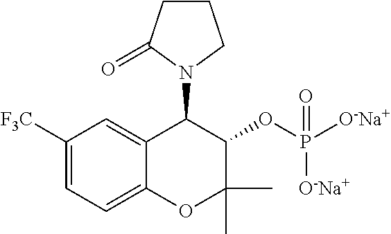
C1([F3C])=CC=C2C(=C1)C(N1CCCC1=O)C(OP([O-Na+])(=O)[O-Na+])C(C)(C)O2
